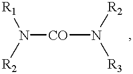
[CO](N([R3])[R2])N([R1])[R2]
